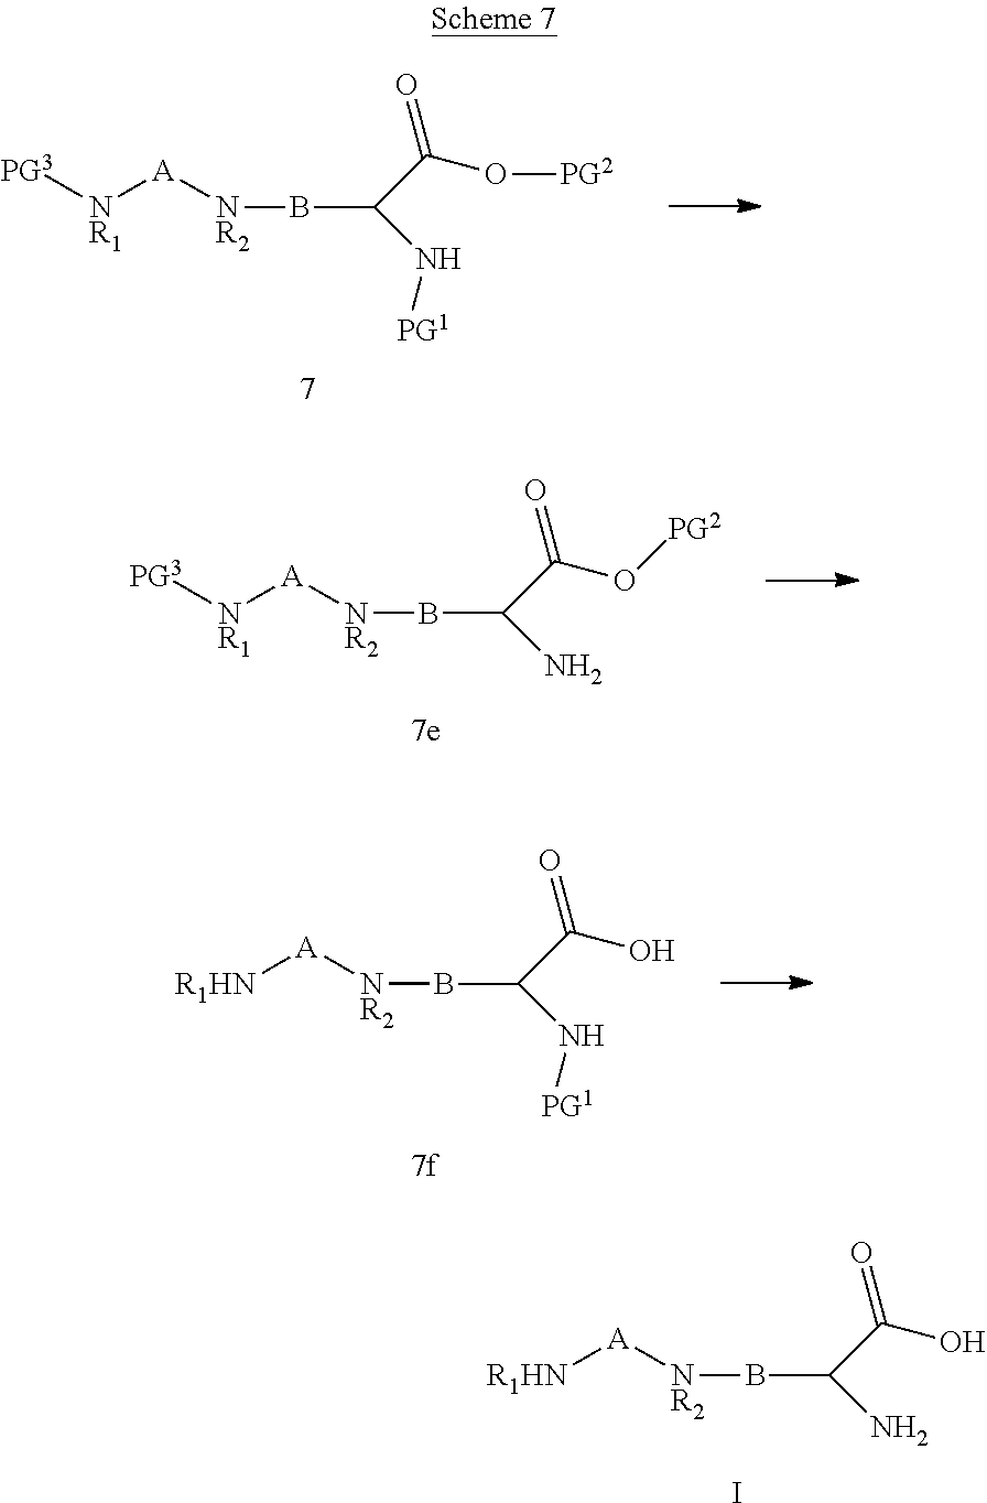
C(C(=O)O)(N)B[NR2][A][R1HN].I.B(C(C(=O)O[PG2])N[PG1])[NR2][A][NR1][PG3].B(C(C(=O)O[PG2])N)[NR2][A][NR1][PG3].B(C(C(=O)O)N[PG1])[NR2][A][R1HN]
